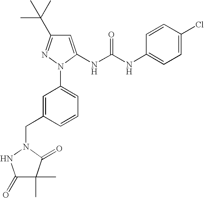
C1=C(CN2NC(=O)C(C)(C)C2=O)C=CC=C1N1C(NC(NC2=CC=C(Cl)C=C2)=O)=CC(C(C)(C)C)=N1
